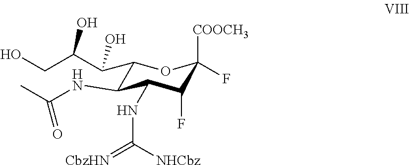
C1(C(C(CO)O)O)C(NC(C)=O)C(NC(=[CbzHN])[NHCbz])C(F)C(F)([COOCH3])O1
